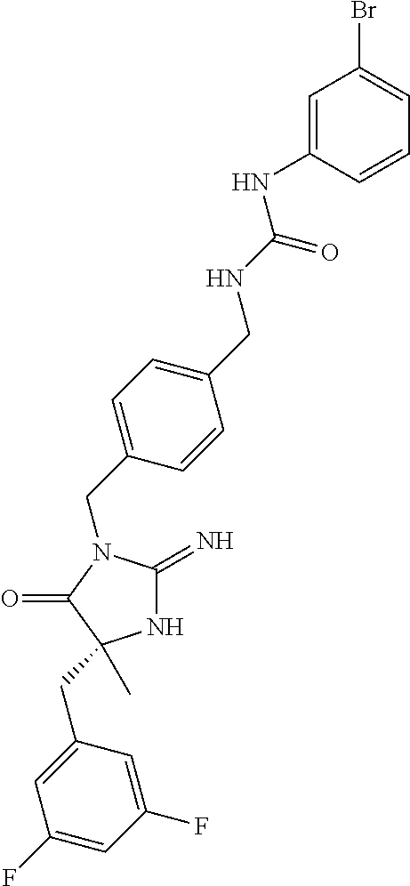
N1C(=N)N(CC2=CC=C(CNC(NC3=CC(Br)=CC=C3)=O)C=C2)C(=O)C1(CC1=CC(F)=CC(F)=C1)C
